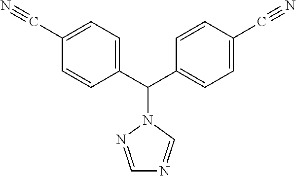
C1(C(C2=CC=C(C#N)C=C2)N2N=CN=C2)=CC=C(C#N)C=C1
